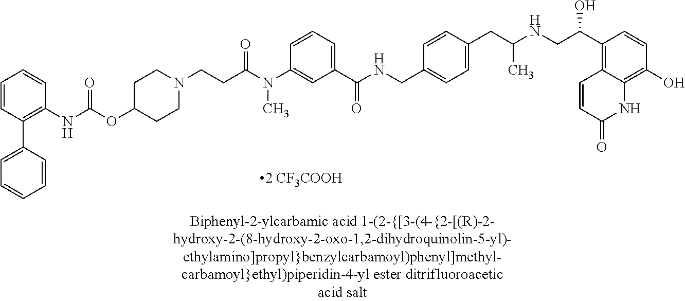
CN(C1=CC(C(NCC2=CC=C(CC(NCC(C3=C4C=CC(=O)NC4=C(O)C=C3)O)C)C=C2)=O)=CC=C1)C(CCN1CCC(OC(NC2=C(C3=CC=CC=C3)C=CC=C2)=O)CC1)=O
